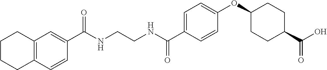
C(NCCNC(C1=CC=C(OC2CCC(C(=O)O)CC2)C=C1)=O)(=O)C1=CC2=C(C=C1)CCCC2
